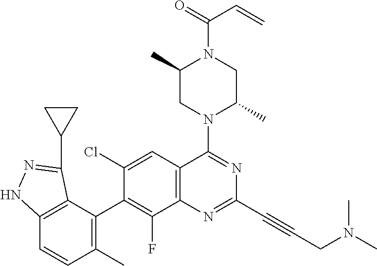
C12=C(C=C(Cl)C(C3=C(C)C=CC4=C3C(C3CC3)=NN4)=C1F)C(N1C(C)CN(C(=O)C=C)C(C)C1)=NC(C#CCN(C)C)=N2
